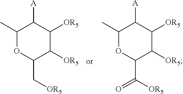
C1(C)OC(C[OR5])C([OR5])C([OR5])C1[A].C1(C)OC(C([OR5])=O)C([OR5])C([OR5])C1[A]
